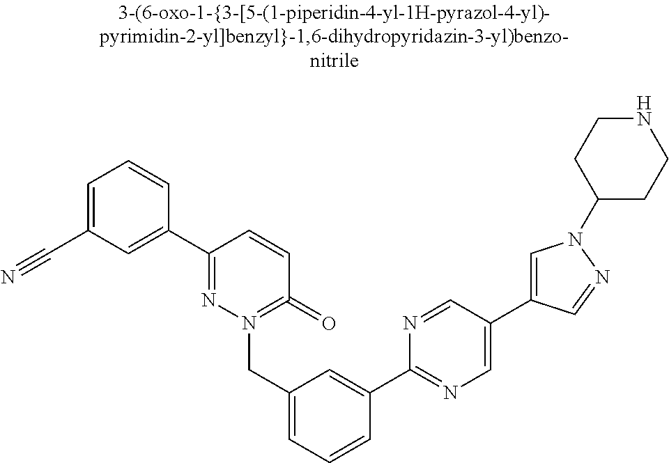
C1=C(C#N)C=C(C2=NN(CC3=CC=CC(C4=NC=C(C5=CN(C6CCNCC6)N=C5)C=N4)=C3)=C(=O)C=C2)C=C1
